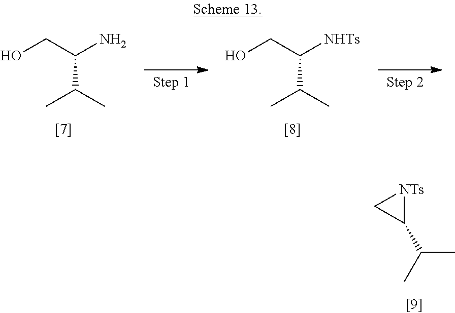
C(C)(C)C1[NTs]C1.OCC(N)C(C)C.OCC([NHTs])C(C)C
